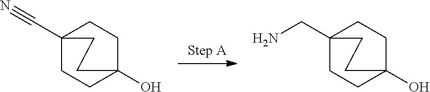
C12(C#N)CCC(O)(CC1)CC2.C12(CN)CCC(O)(CC1)CC2
